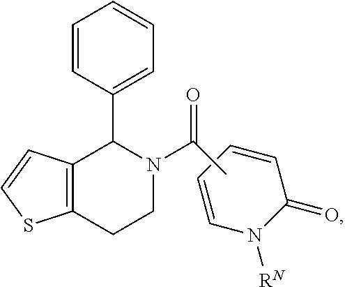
C1=CC=CN([RN])C1=O.C1=CC(C2N(C(=O)C)CCC3=C2C=CS3)=CC=C1
